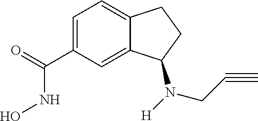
C12=CC=C(C(=O)NO)C=C1C(N([H])CC#C)CC2
